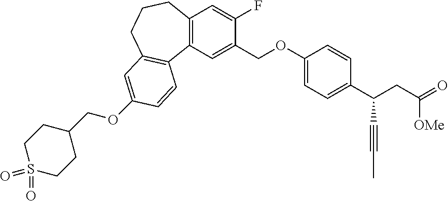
C1(COC2=CC=C(C(CC(=O)[OMe])C#CC)C=C2)=CC2=C(C=C1F)CCCC1=C2C=CC(OCC2CCS(=O)(=O)CC2)=C1
